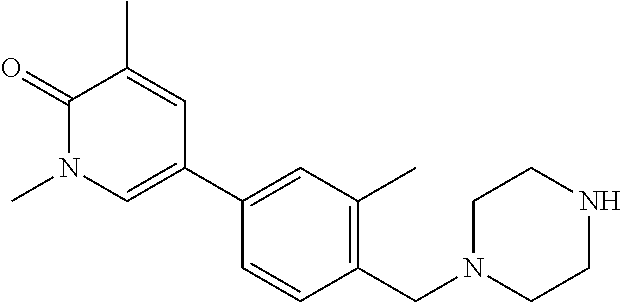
C1(C2=CN(C)C(=O)C(C)=C2)=CC(C)=C(CN2CCNCC2)C=C1
